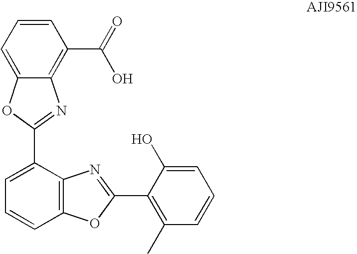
C1=CC=C2C(=C1C(=O)O)N=C(C1=CC=CC3=C1N=C(C1=C(C)C=CC=C1O)O3)O2
